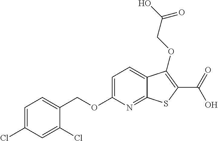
C1=C(Cl)C=C(Cl)C(COC2=CC=C3C(=N2)SC(C(=O)O)=C3OCC(O)=O)=C1
